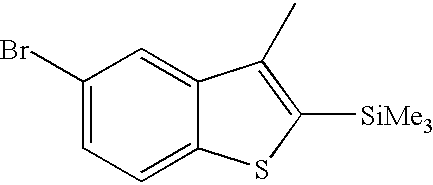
C1(Br)=CC=C2C(=C1)C(C)=C([SiMe3])S2
